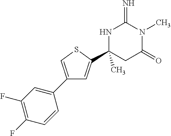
C1(C)(C2=CC(C3=CC(F)=C(F)C=C3)=CS2)CC(=O)N(C)C(=N)N1
